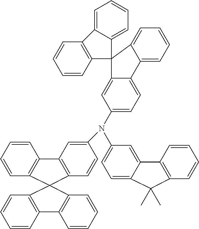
C1=CC2=C(C=C1)C1(C3=C2C=CC=C3)C2=C(C=CC=C2)C2=C1C=CC(N(C1=CC=C3C(=C1)C1=C(C=CC=C1)C3(C)C)C1=CC=C3C(=C1)C1(C4=CC=CC=C34)C3=C(C=CC=C3)C3=CC=CC=C13)=C2
